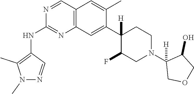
C12=C(C=C(C3([H])C(F)CN(C4([H])COCC4O)CC3)C(C)=C1)N=C(NC1=C(C)N(C)N=C1)N=C2
